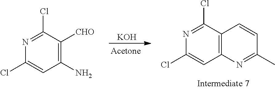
[CHO]C1=C(N)C=C(Cl)N=C1Cl.[KOH].C1(C)=NC2=C(C=C1)C(Cl)=NC(Cl)=C2
